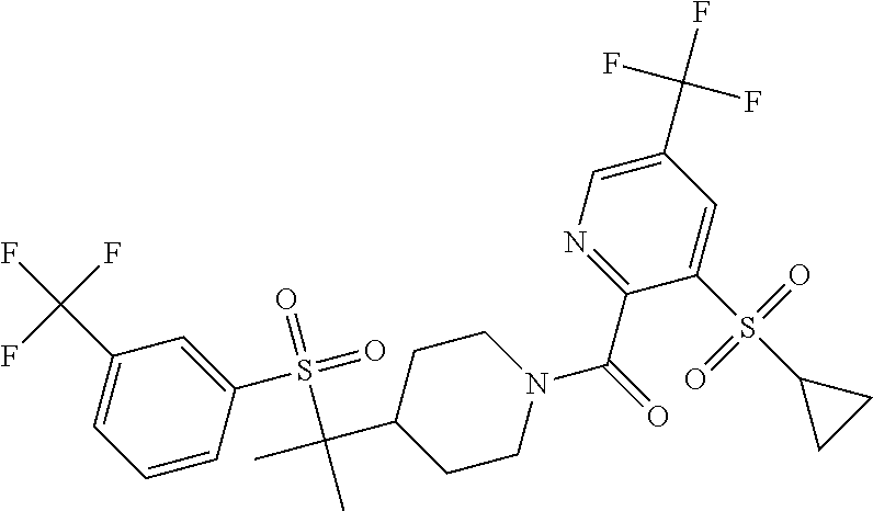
C1(C(F)(F)F)=CC=CC(S(=O)(=O)C(C)(C2CCN(C(C3=NC=C(C(F)(F)F)C=C3S(C3CC3)(=O)=O)=O)CC2)C)=C1
